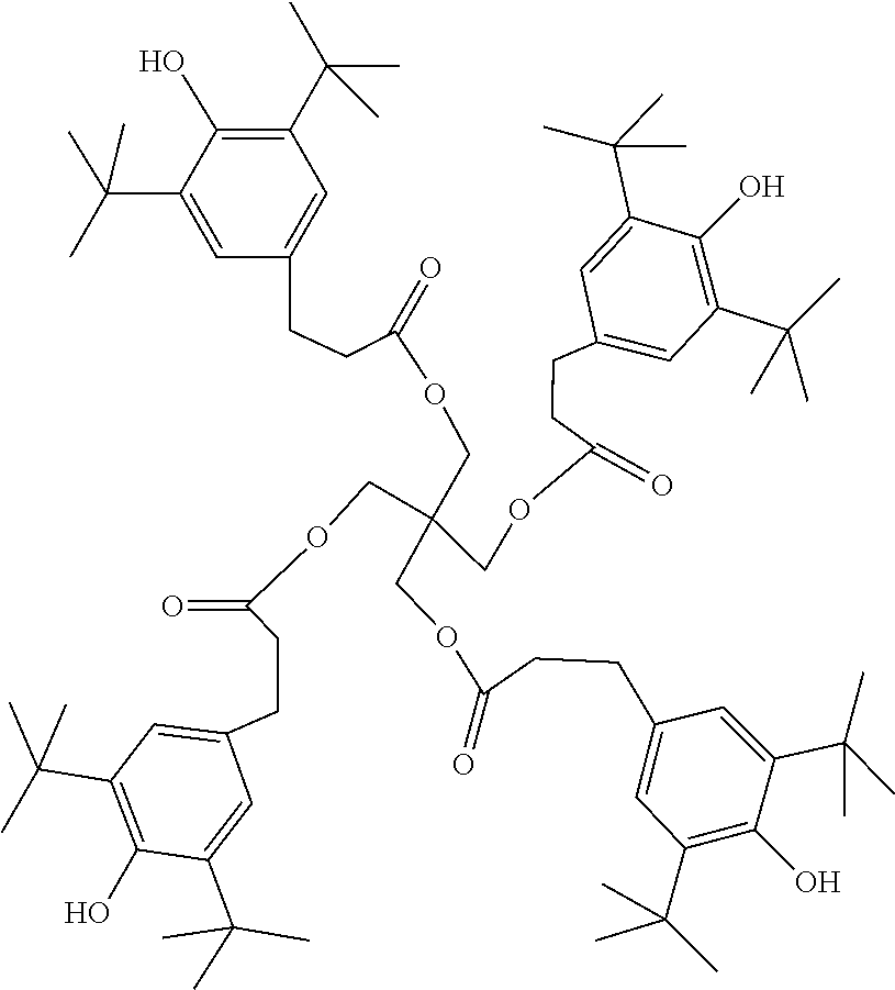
C1=C(C(C)(C)C)C(O)=C(C(C)(C)C)C=C1CCC(=O)OCC(COC(CCC1=CC(C(C)(C)C)=C(O)C(C(C)(C)C)=C1)=O)(COC(CCC1=CC(C(C)(C)C)=C(O)C(C(C)(C)C)=C1)=O)COC(=O)CCC1=CC(C(C)(C)C)=C(O)C(C(C)(C)C)=C1
